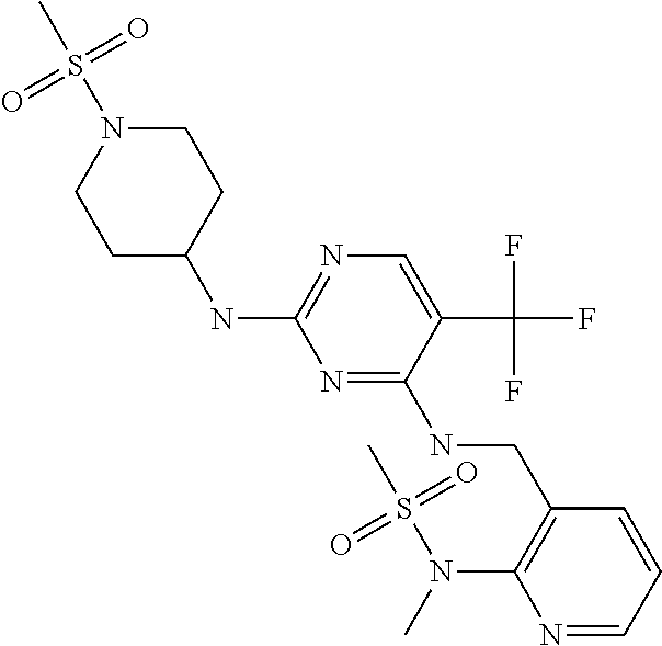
C1C(NC2=NC=C(C(F)(F)F)C(NCC3=C(N(S(=O)(C)=O)C)N=CC=C3)=N2)CCN(S(=O)(=O)C)C1
